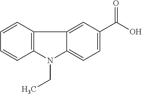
C1=CC2=C(C=C1)N(CC)C1=CC=C(C(=O)O)C=C21
